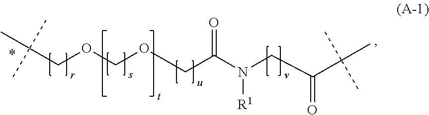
O(CC(C)(C)C)COCC(N(CC(C(C)(C)C)=O)[R1])=O
